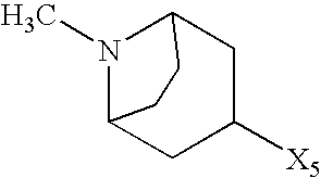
C12CC([X5])CC(N1C)CC2
